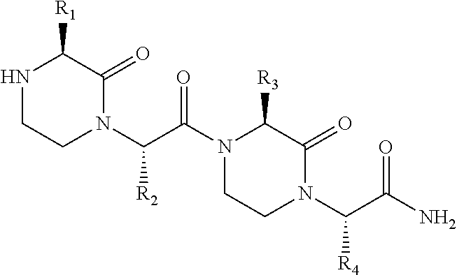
N1CCN(C(C(N2CCN(C(C(N)=O)[R4])C(=O)C2[R3])=O)[R2])C(=O)C1[R1]
